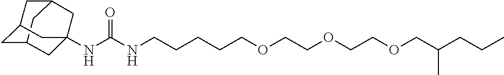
C12CC3CC(C1)CC(NC(NCCCCCOCCOCCOCC(CCC)C)=O)(C3)C2
